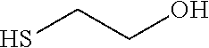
SCCO
